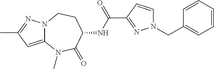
C12=CC(C)=NN1CCC(NC(C1=NN(CC3=CC=CC=C3)C=C1)=O)C(=O)N2C
